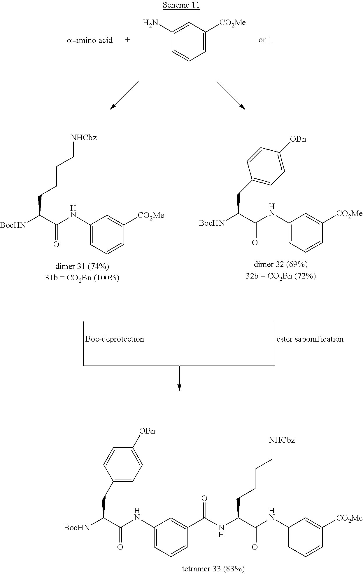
C1(NC(C([BocHN])CCCC[NHCbz])=O)=CC=CC([CO2Me])=C1.C1(NC(C([BocHN])CC2=CC=C([OBn])C=C2)=O)=CC=CC([CO2Me])=C1.C1(NC(C([BocHN])CC2=CC=C([OBn])C=C2)=O)=CC=CC(C(NC(C(NC2=CC=CC([CO2Me])=C2)=O)CCCC[NHCbz])=O)=C1.C1(N)=CC([CO2Me])=CC=C1
